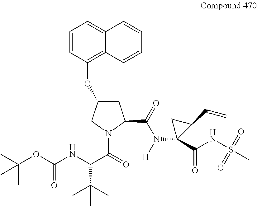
C1(OC2CC(C(=O)N([H])C3(C(NS(C)(=O)=O)=O)CC3C=C)N(C(=O)C(NC(OC(C)(C)C)=O)C(C)(C)C)C2)=C2C(=CC=C1)C=CC=C2
